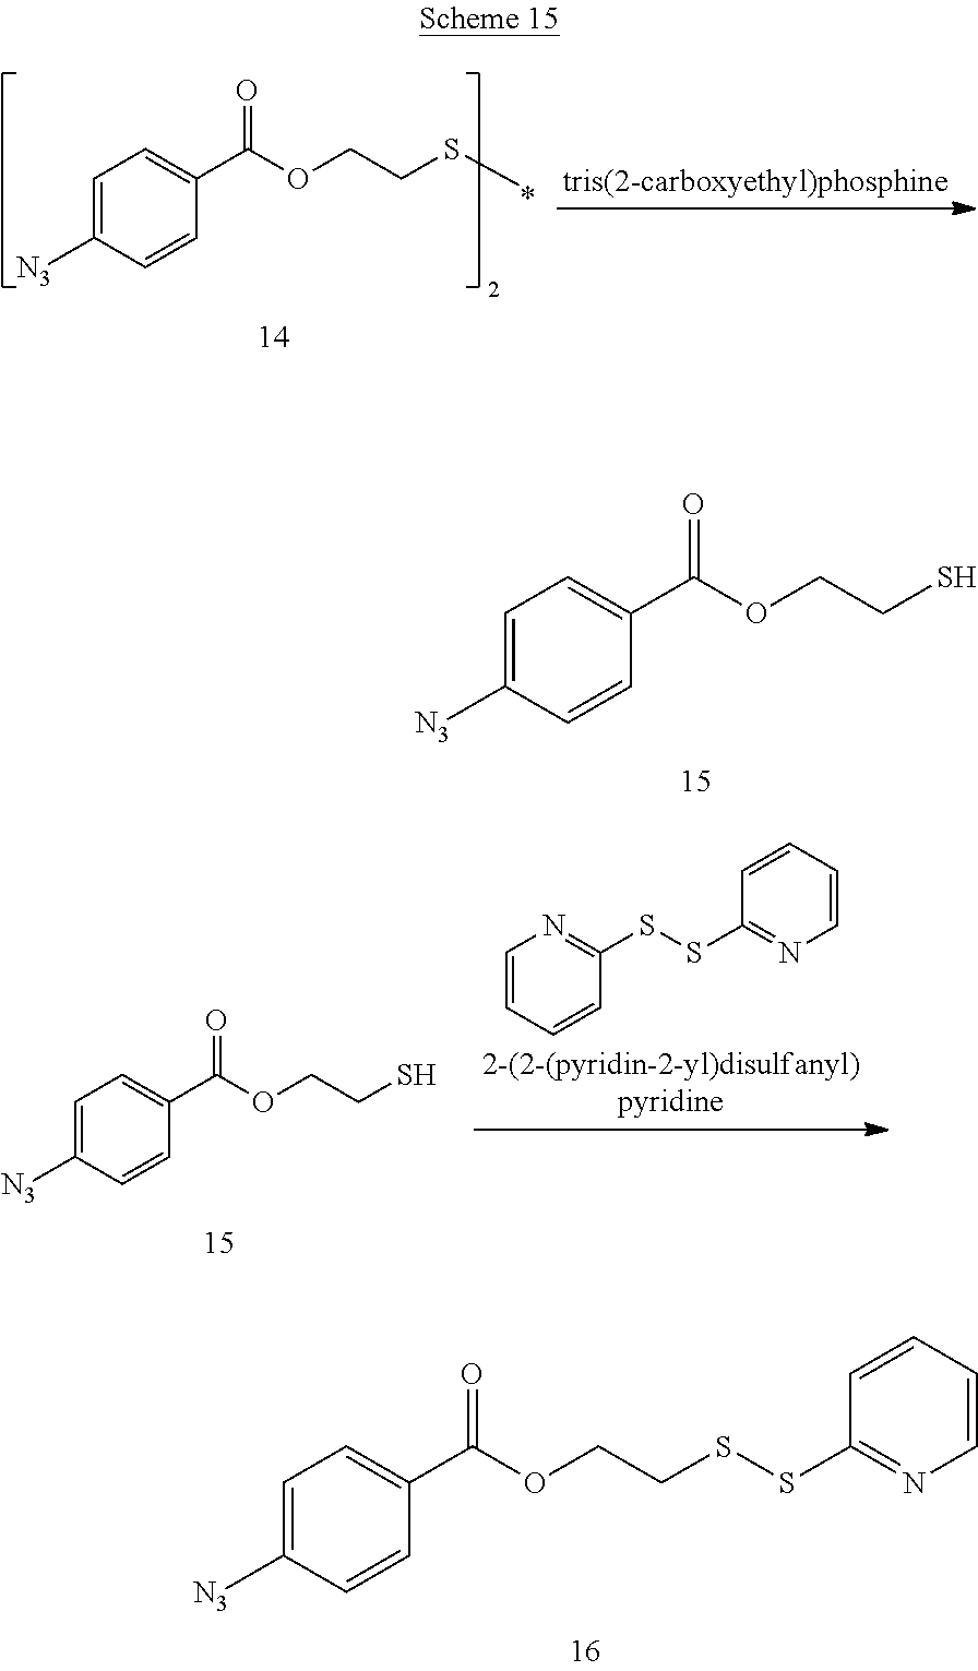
[N3]C1=CC=C(C(OCCS)=O)C=C1.[N3]C1=CC=C(C(OCCSSC2=NC=CC=C2)=O)C=C1.[N3]C1=CC=C(C(OCCSC)=O)C=C1.[N3]C1=CC=C(C(OCCS)=O)C=C1.C1=CC=CC(SSC2=NC=CC=C2)=N1
